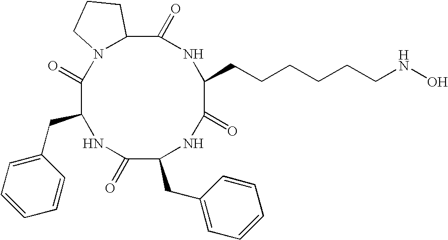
C1(=O)C(CC2=CC=CC=C2)NC(=O)C(CC2=CC=CC=C2)NC(=O)C(CCCCCCNO)NC(=O)C2N1CCC2
